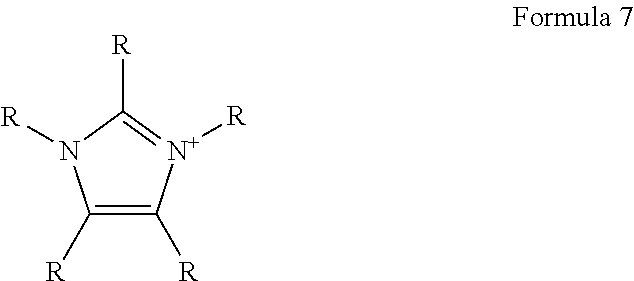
C1([R])=C([R])[N+]([R])=C([R])N1[R]
